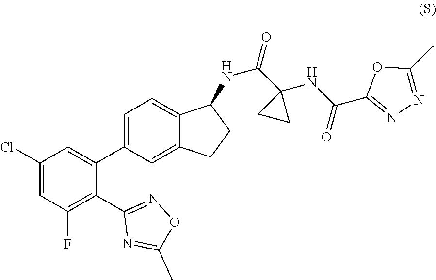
C1(Cl)=CC(F)=C(C2=NOC(C)=N2)C(C2=CC=C3C(=C2)CCC3NC(C2(NC(C3=NN=C(C)O3)=O)CC2)=O)=C1
